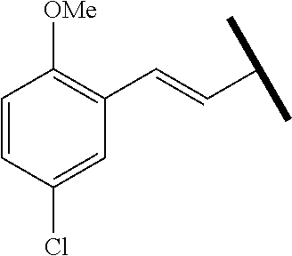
C1=CC(Cl)=CC(C=CC(C)C)=C1[OMe]
